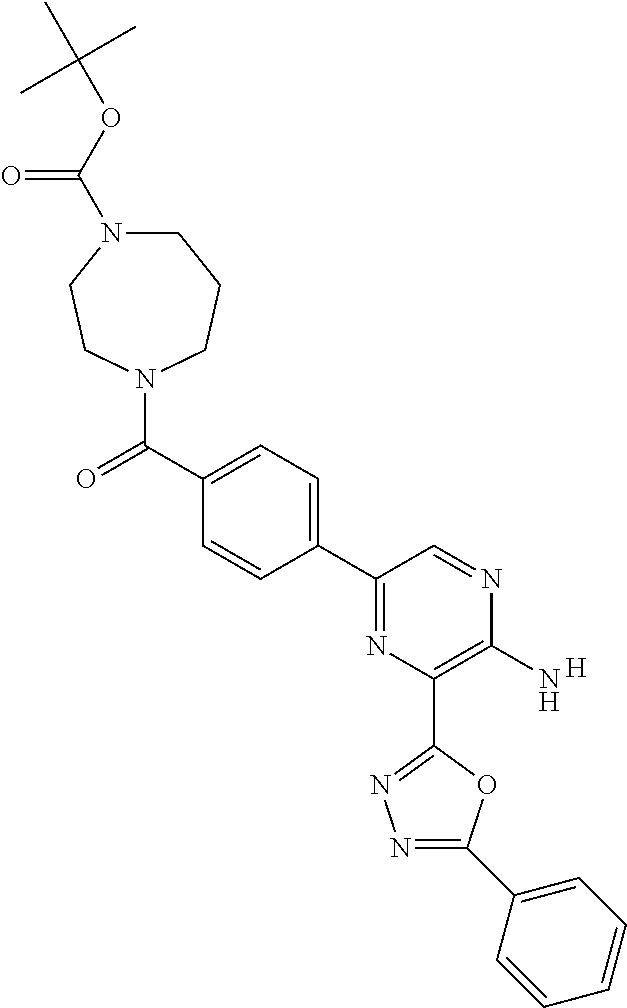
C1(N)=C(C2=NN=C(C3=CC=CC=C3)O2)N=C(C2=CC=C(C(=O)N3CCCN(C(OC(C)(C)C)=O)CC3)C=C2)C=N1.[H]
